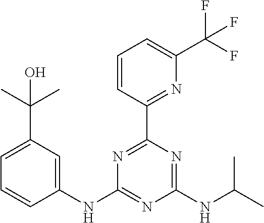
C1=C(C(C)(C)O)C=C(NC2=NC(NC(C)C)=NC(C3=NC(C(F)(F)F)=CC=C3)=N2)C=C1
